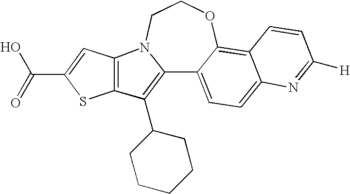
C12=C(C3CCCCC3)C3=C(N1CCOC1=C4C(=CC=C21)N=C([H])C=C4)C=C(C(O)=O)S3
